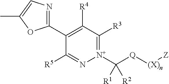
C1(C2=NC=C(C)O2)=C([R4])C([R3])=[N+](C([Q][(X)n][Z])([R1])[R2])N=C1[R5]
